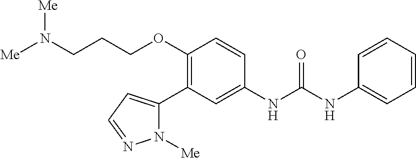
C1(OCCCN([Me])[Me])=C(C2=CC=NN2[Me])C=C(NC(=O)NC2=CC=CC=C2)C=C1
